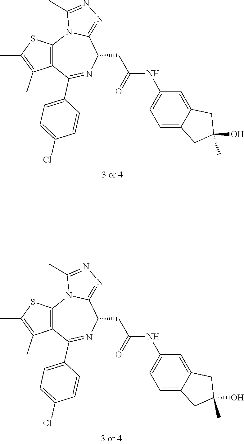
C12=C(C(C3=CC=C(Cl)C=C3)=NC(CC(=O)NC3=CC=C4C(=C3)CC(O)(C)C4)C3=NN=C(C)N13)C(C)=C(C)S2.C12=C(C(C3=CC=C(Cl)C=C3)=NC(CC(=O)NC3=CC=C4C(=C3)CC(O)(C)C4)C3=NN=C(C)N13)C(C)=C(C)S2
